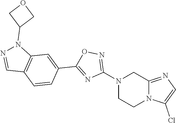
N1(C2=NOC(C3=CC4=C(C=C3)C=NN4C3COC3)=N2)CCN2C(=NC=C2Cl)C1
